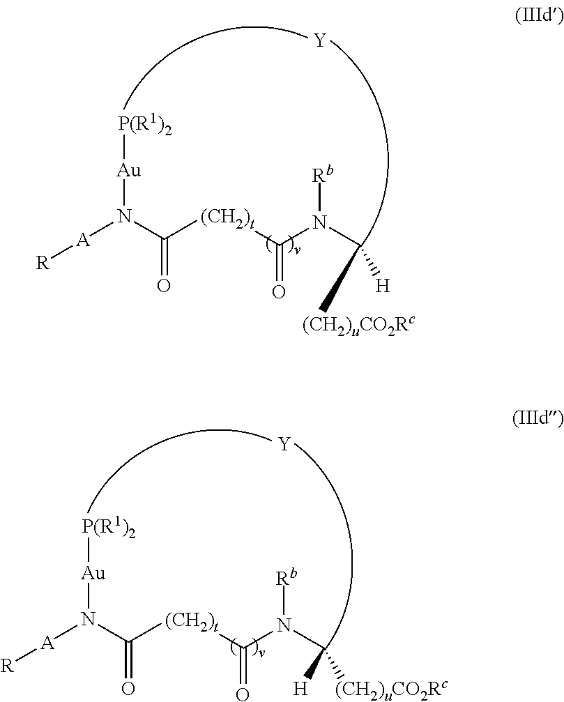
[R][A]N([Au][P(R1)2])C([(CH2)t]C(N(C([(CH2)uCO2Rc])[H])[Rb])=O)=O.[Y].[R][A]N([Au][P(R1)2])C([(CH2)t]C(N(C([H])[(CH2)uCO2Rc])[Rb])=O)=O.[Y]
